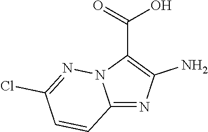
C12=NC(N)=C(C(=O)O)N1N=C(Cl)C=C2
